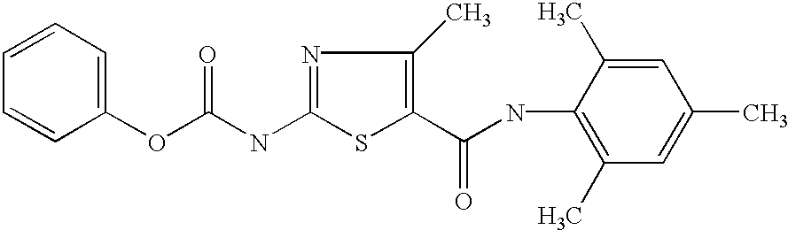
C1(OC(NC2=NC(C)=C(C(NC3=C(C)C=C(C)C=C3C)=O)S2)=O)=CC=CC=C1
